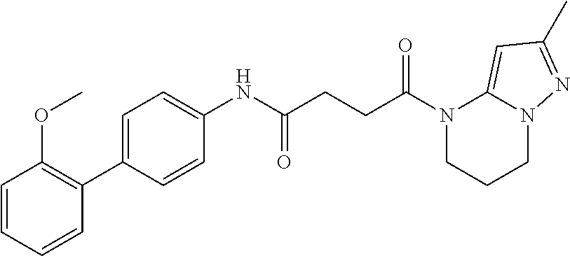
C1CN(C(CCC(NC2=CC=C(C3=C(OC)C=CC=C3)C=C2)=O)=O)C2=CC(C)=NN2C1
